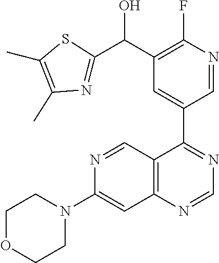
C12=C(C(C3=CC(C(C4=NC(C)=C(C)S4)O)=C(F)N=C3)=NC=N1)C=NC(N1CCOCC1)=C2
